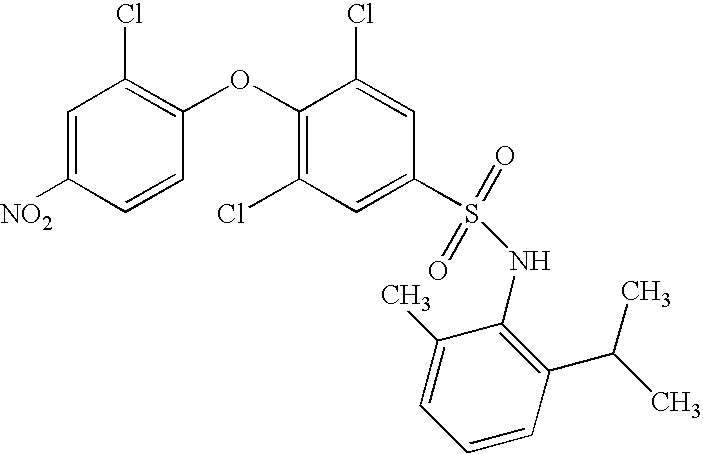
[NO2]C1=CC(Cl)=C(OC2=C(Cl)C=C(S(=O)(=O)NC3=C(C(C)C)C=CC=C3C)C=C2Cl)C=C1
